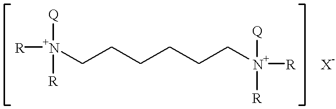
[N+](CCCCCC[N+]([Q])([R])[R])([Q])([R])[R].[X-]
